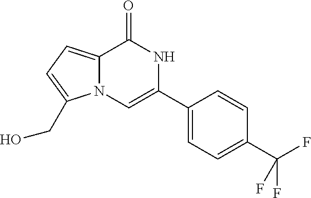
C12=CC=C(CO)N1C=C(C1=CC=C(C(F)(F)F)C=C1)NC2=O
